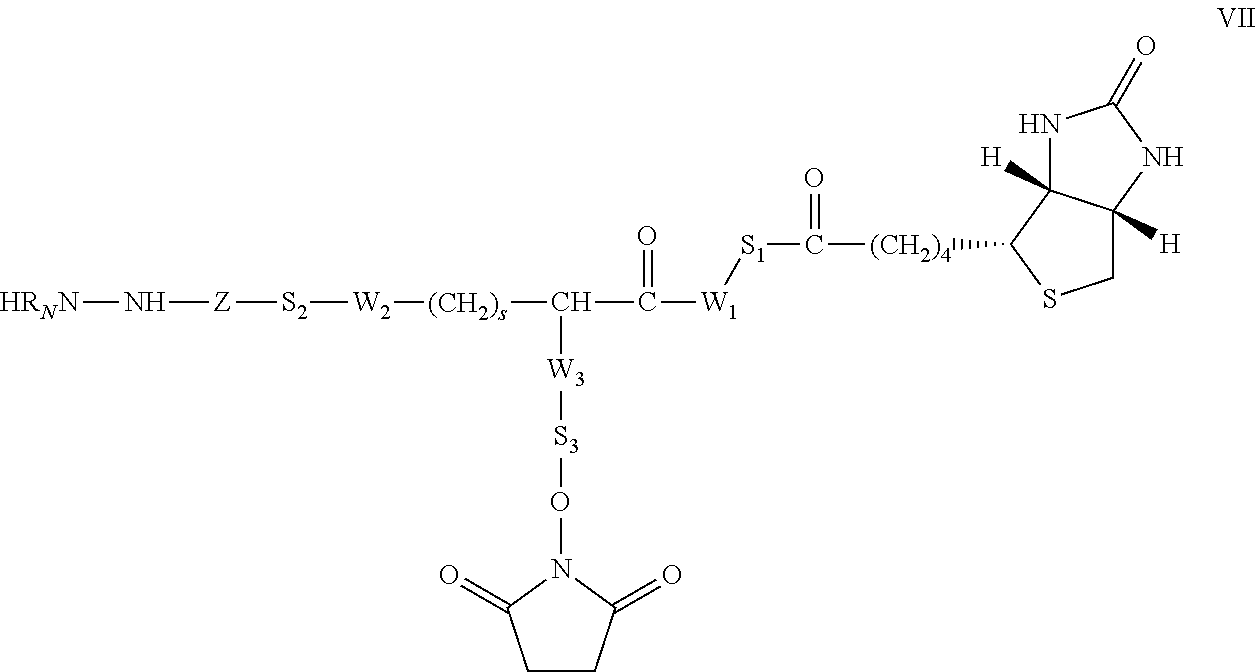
[S2]([W2][(CH2)s]C(C([W1][S1]C(=O)[(CH2)4]C1C2([H])C([H])(CS1)NC(=O)N2)=O)[W3][S3]ON1C(=O)CCC1=O)[Z]N[HRNN]
